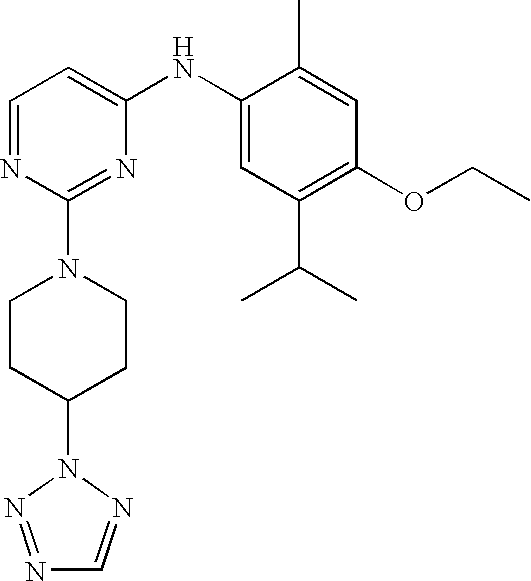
C1=NC(N2CCC(N3N=NC=N3)CC2)=NC(NC2=CC(C(C)C)=C(OCC)C=C2C)=C1
